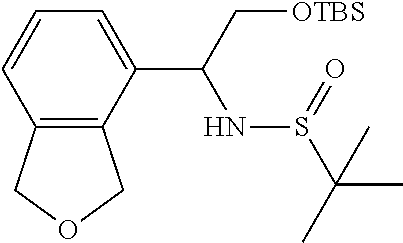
C12=C(C(C(C[OTBS])NS(C(C)(C)C)=O)=CC=C1)COC2
